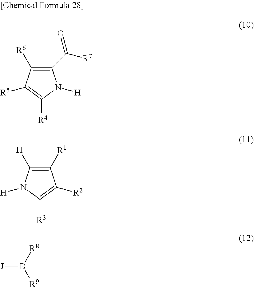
C1(C([R7])=O)=C([R6])C([R5])=C([R4])N1[H].C1([H])=C([R1])C([R2])=C([R3])N1[H].[J]B([R9])[R8]
